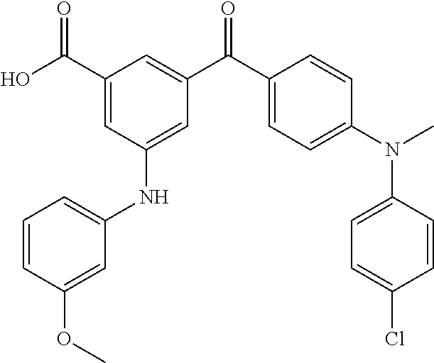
C1(C(O)=O)=CC(NC2=CC=CC(OC)=C2)=CC(C(C2=CC=C(N(C)C3=CC=C(Cl)C=C3)C=C2)=O)=C1
